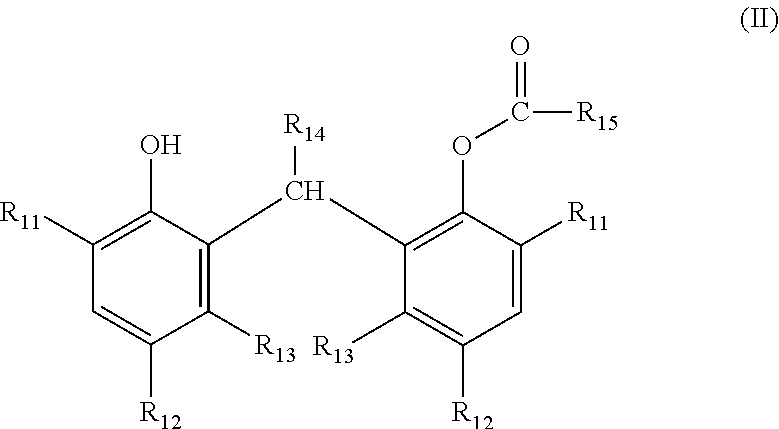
C1=C([R12])C([R13])=C(C([R14])C2=C(OC(=O)[R15])C([R11])=CC([R12])=C2[R13])C(O)=C1[R11]
